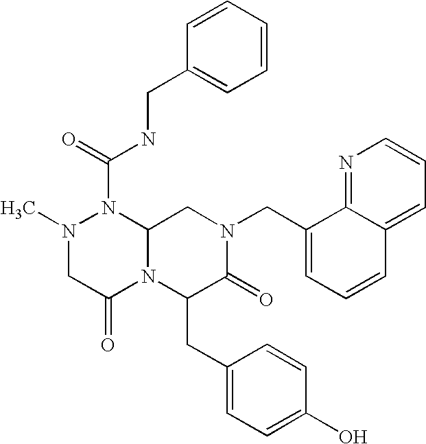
O=C(N1N(C)CC(=O)N2C1CN(CC1=CC=CC3=CC=CN=C13)C(=O)C2CC1=CC=C(O)C=C1)NCC1=CC=CC=C1
